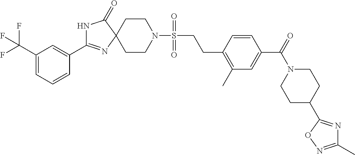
N1C(=O)C2(N=C1C1=CC(C(F)(F)F)=CC=C1)CCN(S(CCC1=C(C)C=C(C(=O)N3CCC(C4=NC(C)=NO4)CC3)C=C1)(=O)=O)CC2
